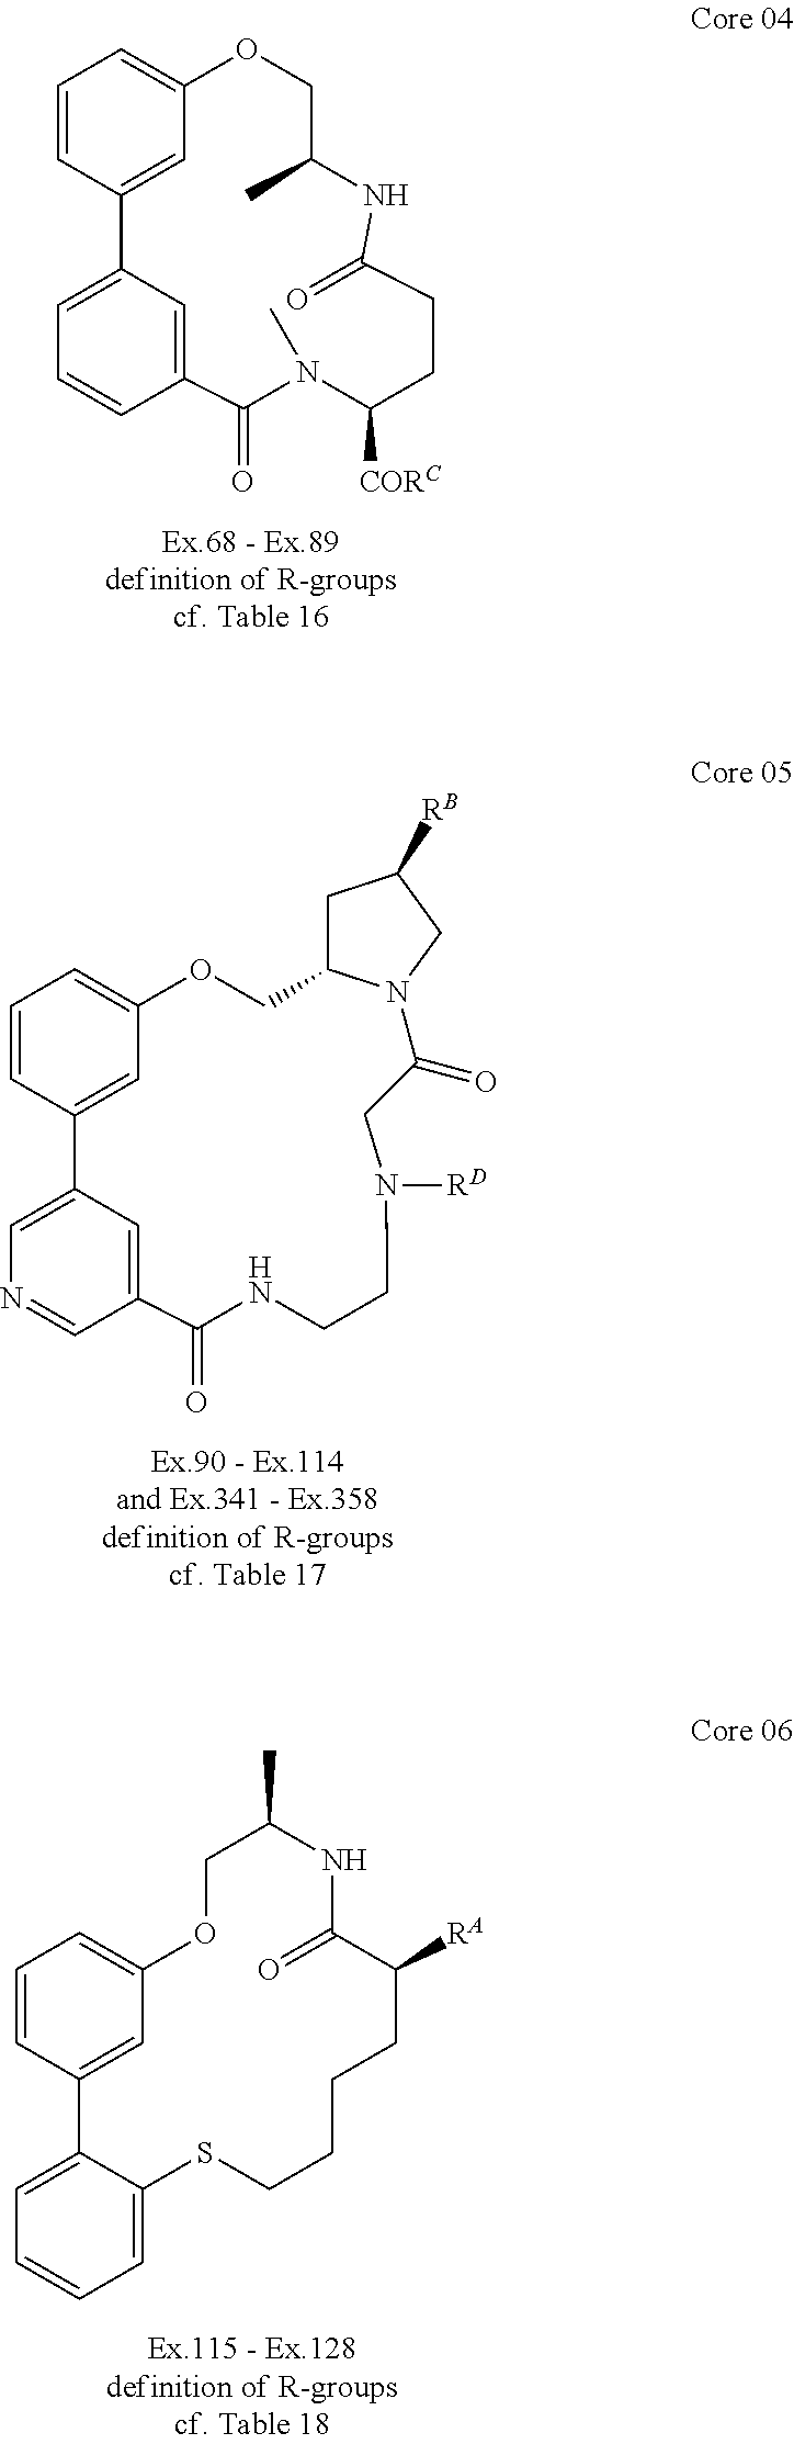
C1=CC2=CC(=C1)OCC(C)NC(=O)CCC([CORC])N(C)C(=O)C1=CC2=CC=C1.C1=CC2=CC(=C1)OCC1CC([RB])CN1C(=O)CN([RD])CCNC(=O)C1=CC2=CN=C1.C1=CC2=CC(=C1)OCC(C)NC(=O)C([RA])CCCCSC1=CC=CC=C21
